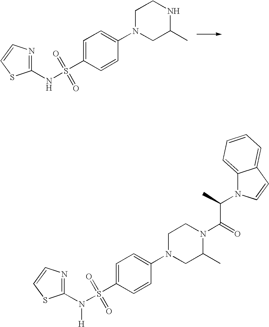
C1(NS(C2=CC=C(N3CC(C)NCC3)C=C2)(=O)=O)=NC=CS1.C1(N(S(C2=CC=C(N3CC(C)N(C(=O)C(N4C5=CC=CC=C5C=C4)C)CC3)C=C2)(=O)=O)[H])=NC=CS1
